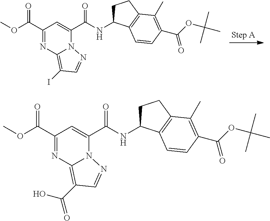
C1(C(OC)=O)=NC2=C(C(=O)O)C=NN2C(C(NC2CCC3=C2C=CC(C(OC(C)(C)C)=O)=C3C)=O)=C1.C1(C(OC)=O)=NC2=C(I)C=NN2C(C(NC2CCC3=C2C=CC(C(OC(C)(C)C)=O)=C3C)=O)=C1
